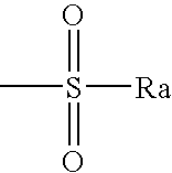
CS([Ra])(=O)=O
